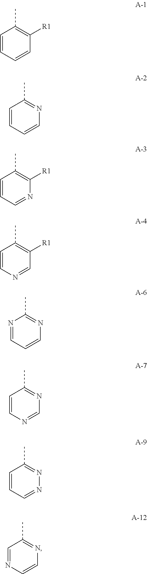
C1=CC=CC([R1])=C1C.C1=CC=CN=C1C.C1=CC=NC([R1])=C1C.N1=CC=CN=C1C.C1=CN=CN=C1C.C1=CC=NN=C1C.C1=NC=CN=C1C.C1=CN=CC([R1])=C1C
